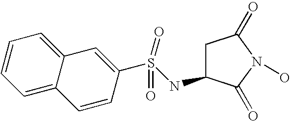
C1=CC=C2C(=C1)C=C(S(=O)(NC1CC(=O)N(O)C1=O)=O)C=C2
